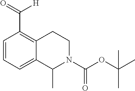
C1=CC=C2C(=C1C(=O)[H])CCN(C(OC(C)(C)C)=O)C2C
